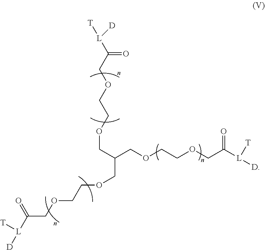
C(C(COCCOCC([L]([D])[T])=O)COCCOCC([L]([D])[T])=O)OCCOCC([L]([T])[D])=O
